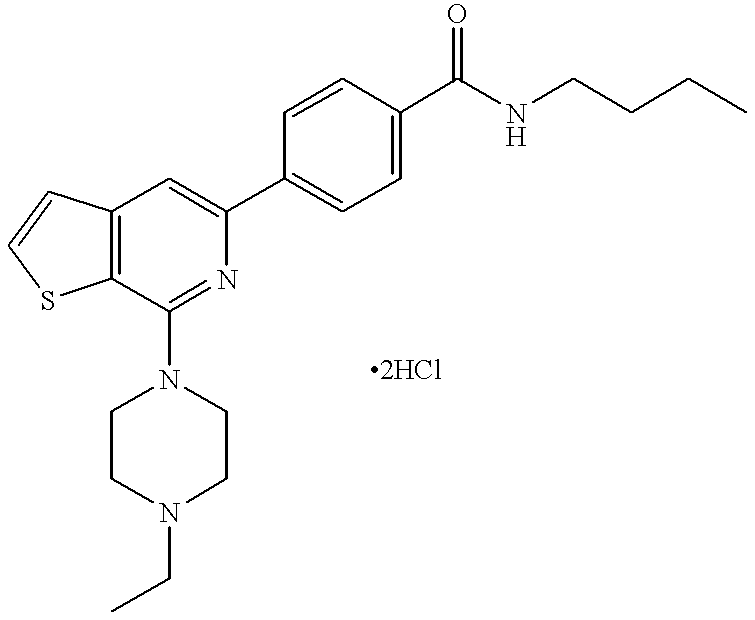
C12=C(C=C(C3=CC=C(C(NCCCC)=O)C=C3)N=C1N1CCN(CC)CC1)C=CS2
